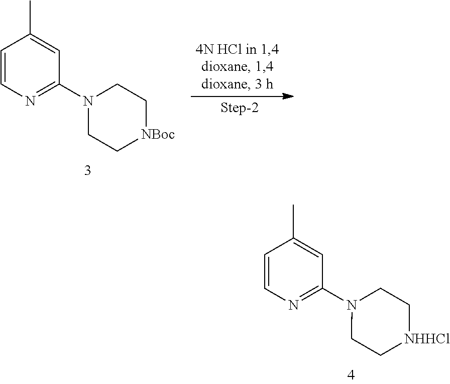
C1=CN=C(N2CC[NHHCl]CC2)C=C1C.C1=CN=C(N2CC[NBoc]CC2)C=C1C
